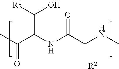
CC(C(NC(C(NC)C)=O)C([R1])O)=O.[R2]
